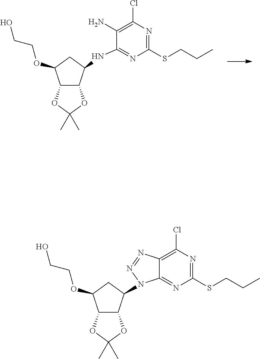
C12C(C(NC3=NC(SCCC)=NC(Cl)=C3N)CC1OCCO)OC(C)(C)O2.C12C(C(N3C4=NC(SCCC)=NC(Cl)=C4N=N3)CC1OCCO)OC(C)(C)O2
